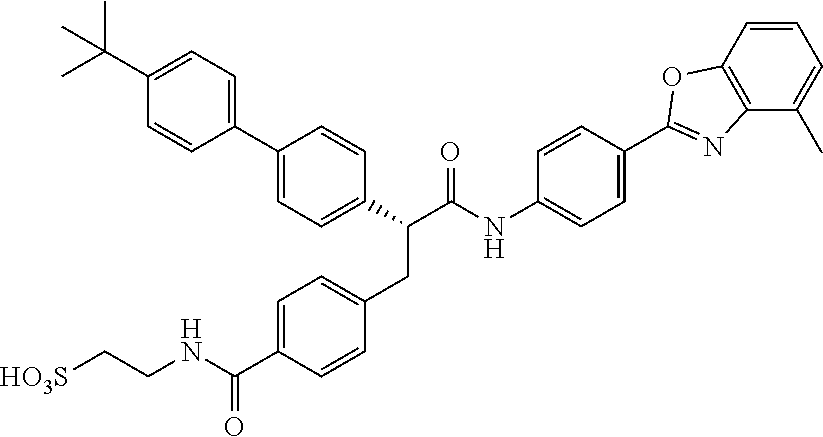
C1(C(C(NC2=CC=C(C3=NC4=C(C=CC=C4C)O3)C=C2)=O)CC2=CC=C(C(NCC[HO3S])=O)C=C2)=CC=C(C2=CC=C(C(C)(C)C)C=C2)C=C1
